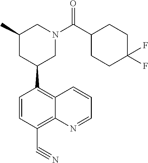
C1(C2CN(C(C3CCC(F)(F)CC3)=O)CC(C)C2)=C2C(=C(C#N)C=C1)N=CC=C2
